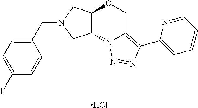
Cl.C(N1CC2C(C1)N1C(=C(C3=CC=CC=N3)N=N1)CO2)C1=CC=C(F)C=C1
